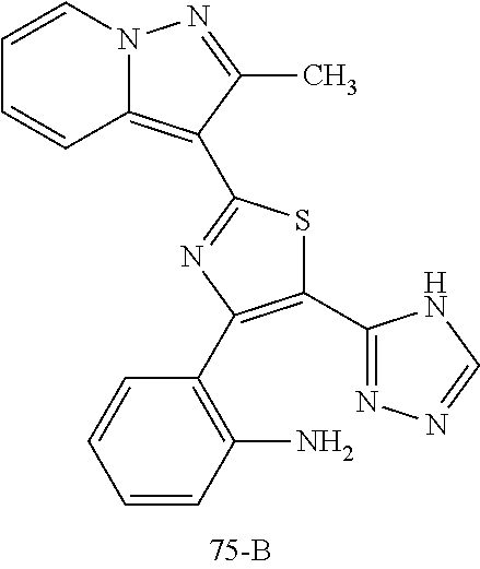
C1=CC2=C(C3=NC(C4=C(N)C=CC=C4)=C(C4=NN=CN4)S3)C(C)=NN2C=C1
